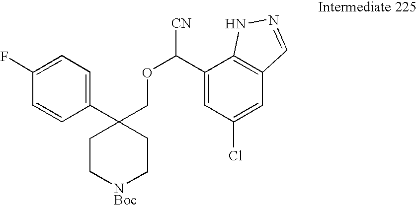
C1(C2(COC([CN])C3=CC(Cl)=CC4=C3NN=C4)CC[NBoc]CC2)=CC=C(F)C=C1
